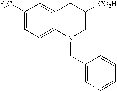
C1([F3C])=CC=C2C(=C1)CC([CO2H])CN2CC1=CC=CC=C1
